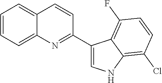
C12=CC=CC=C1C=CC(C1=CNC3=C(Cl)C=CC(F)=C13)=N2
